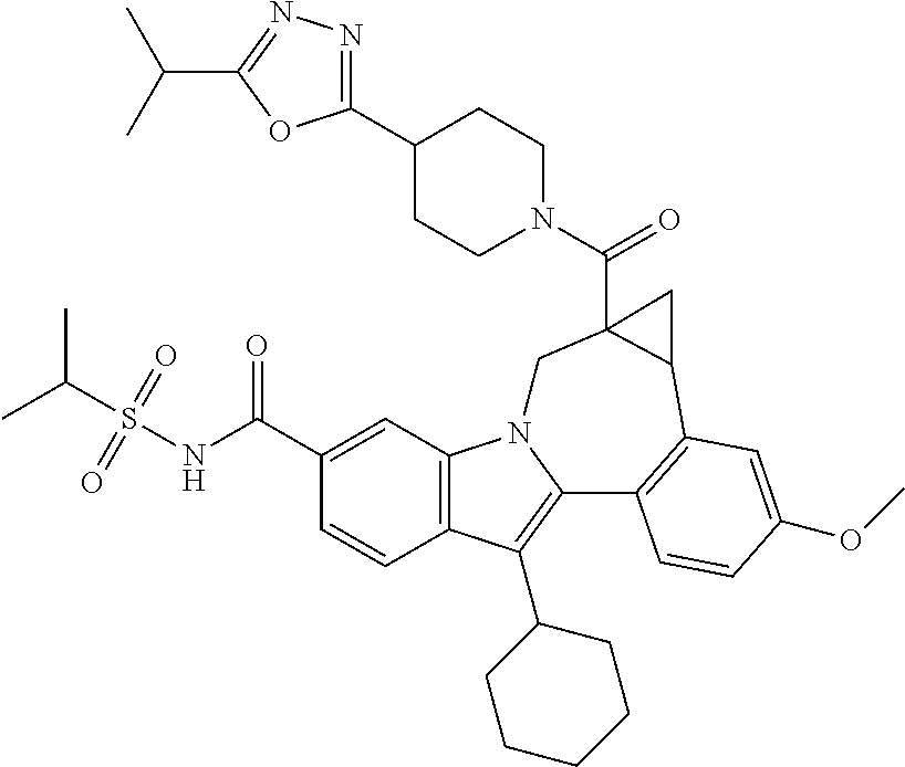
C12=C(C=C(C(NS(C(C)C)(=O)=O)=O)C=C1)N1C(=C2C2CCCCC2)C2=C(C3C(C(=O)N4CCC(C5=NN=C(C(C)C)O5)CC4)(C1)C3)C=C(OC)C=C2
